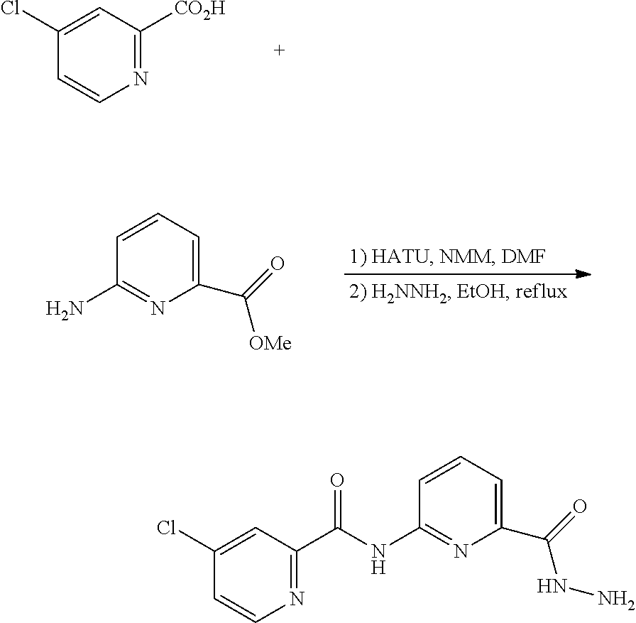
C1(Cl)=CC([CO2H])=NC=C1.C1=CC=C(C(=O)[OMe])N=C1N.C1=CC=C(C(=O)NN)N=C1NC(C1=NC=CC(Cl)=C1)=O
